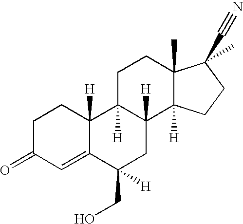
C1=C2C([H])(CCC1=O)C1([H])C([H])(CC2([H])CO)C2([H])C(C)(CC1)C(C#N)(C)CC2
